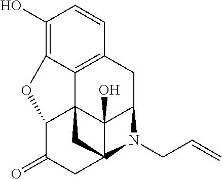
C12=C(O)C=CC3=C1C14C5(O)C(C3)N(CC=C)C5(CC(=O)C1O2)C4
